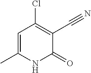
C1=C(C)NC(=O)C(C#N)=C1Cl
